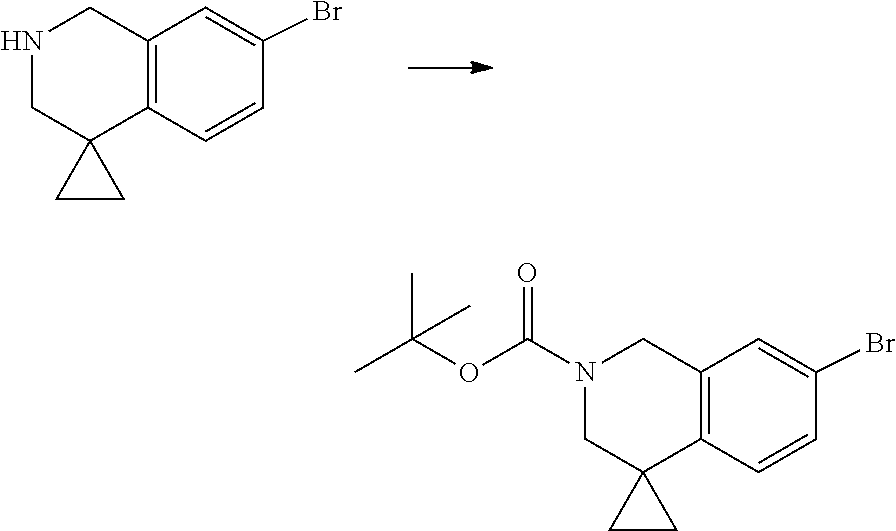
C1=C(Br)C=CC2=C1CNCC21CC1.C1=C(Br)C=CC2=C1CN(C(OC(C)(C)C)=O)CC21CC1
